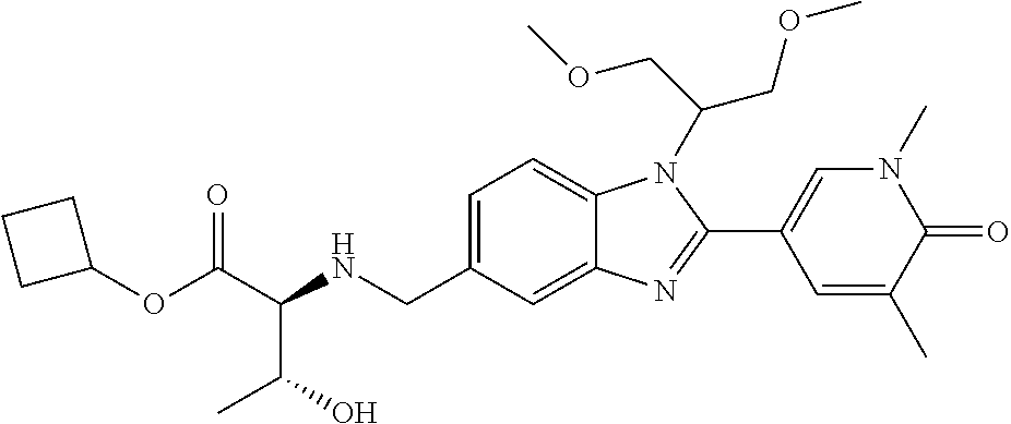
C1=C(CNC(C(OC2CCC2)=O)C(O)C)C=C2C(=C1)N(C(COC)COC)C(C1=CN(C)C(=O)C(C)=C1)=N2
